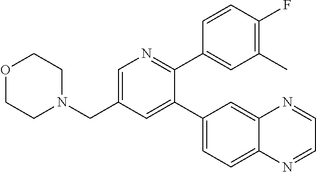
C1=C(CN2CCOCC2)C=C(C2=CC=C3C(=C2)N=CC=N3)C(C2=CC(C)=C(F)C=C2)=N1
